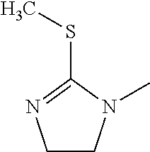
C1CN(C)C(SC)=N1
